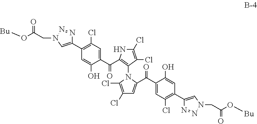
C1(C2=C(Cl)C=C(C(=O)C3=C(N4C(Cl)=C(Cl)C=C4C(=O)C4=CC(Cl)=C(C5=CN(CC(O[Bu])=O)N=N5)C=C4O)C(Cl)=C(Cl)N3)C(O)=C2)=CN(CC(O[Bu])=O)N=N1
